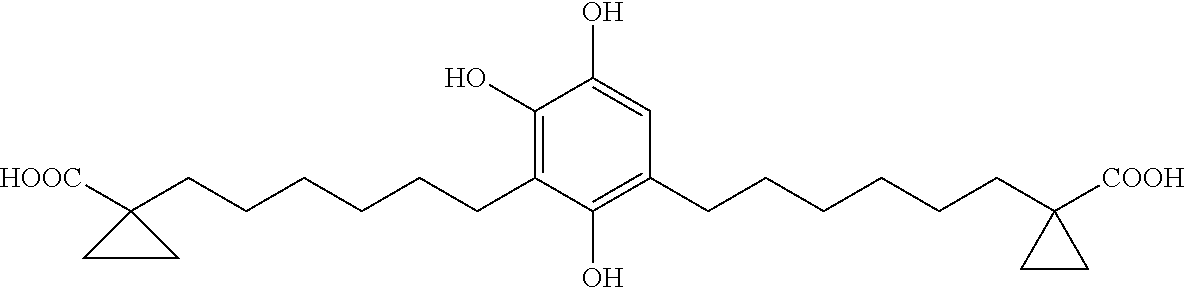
C1(O)=C(CCCCCCC2([HOOC])CC2)C(O)=C(CCCCCCC2([COOH])CC2)C=C1O
